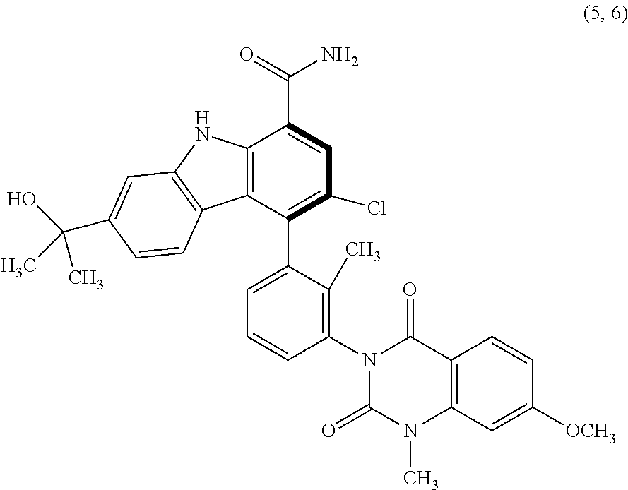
C12=C(C(C3=CC=CC(N4C(=O)N(C)C5=C(C4=O)C=CC([OCH3])=C5)=C3C)=C(Cl)C=C1C(=O)N)C1=C(N2)C=C(C(O)(C)C)C=C1
